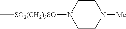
C1CN([Me])CCN1[SO2(CH2)3SO]C
